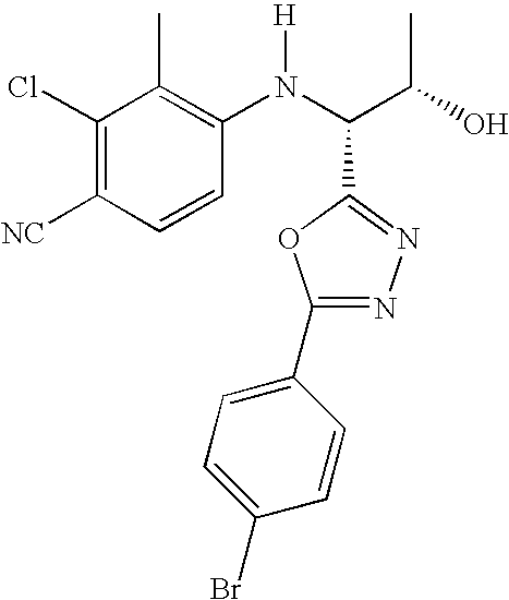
C1(Cl)=C([NC])C=CC(N(C(C(O)C)C2=NN=C(C3=CC=C(Br)C=C3)O2)[H])=C1C
